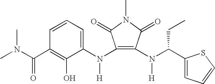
CN1C(=O)C(N(C2=CC=CC(C(N(C)C)=O)=C2O)[H])=C(N(C(C2=CC=CS2)CC)[H])C1=O
